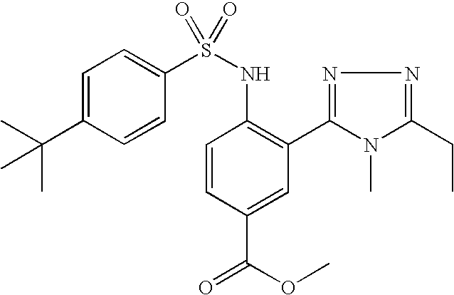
C1=C(C(C)(C)C)C=CC(S(NC2=C(C3=NN=C(CC)N3C)C=C(C(OC)=O)C=C2)(=O)=O)=C1
